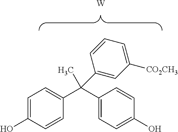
OC1=CC=C(C(C2=CC=C(O)C=C2)(C)C2=CC([CO2CH3])=CC=C2)C=C1.[W]
